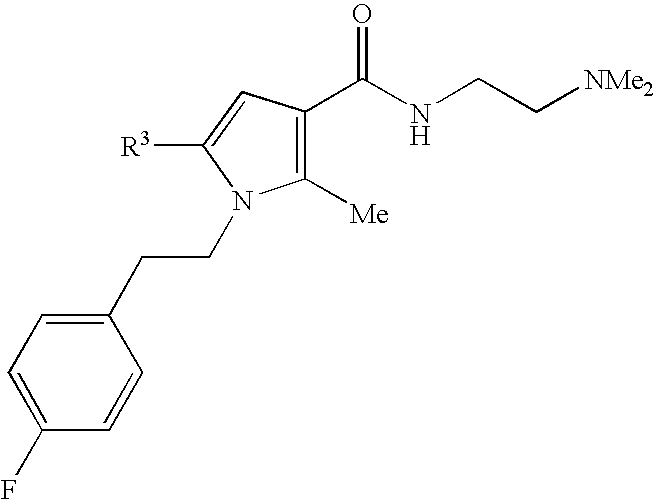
C1=C(F)C=CC(CCN2C([Me])=C(C(=O)NCC[NMe2])C=C2[R3])=C1
